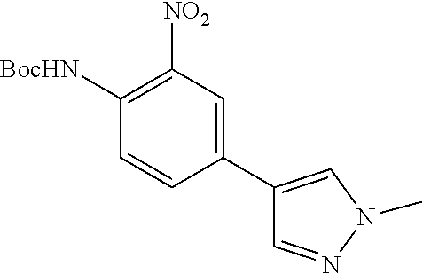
C1=CC(C2=CN(C)N=C2)=CC([NO2])=C1[BocHN]
